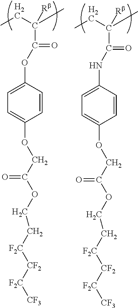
CCC([Rb])(C(=O)OC1=CC=C(OCC(=O)OCC[F2C][CF2][F2C][CF3])C=C1)C.CCC([Rb])(C(=O)NC1=CC=C(OCC(=O)OCC[F2C][CF2][F2C][CF3])C=C1)C
